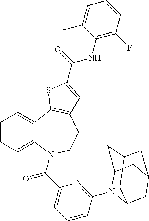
C1=CC=C2C(=C1)C1=C(CCN2C(C2=CC=CC(N3C4CC5CC(CC3C5)C4)=N2)=O)C=C(C(=O)NC2=C(F)C=CC=C2C)S1
